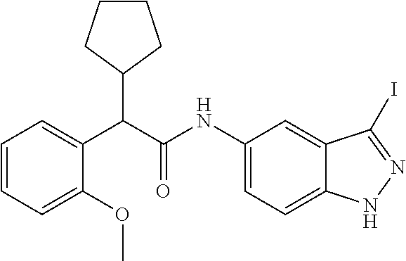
C1=CC=C(OC)C(C(C(NC2=CC=C3C(=C2)C(I)=NN3)=O)C2CCCC2)=C1
